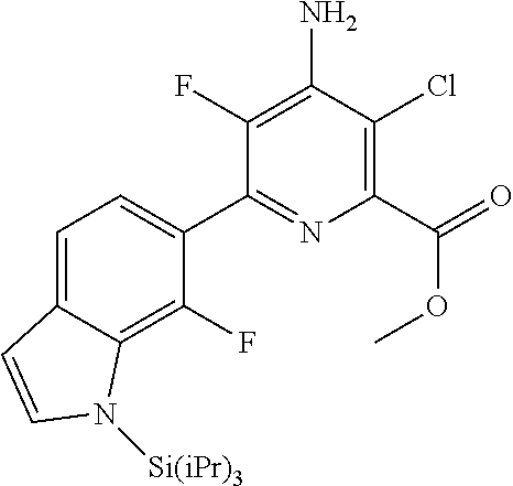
C1(C2=CC=C3C(=C2F)N([Si(iPr)3])C=C3)=NC(C(=O)OC)=C(Cl)C(N)=C1F
